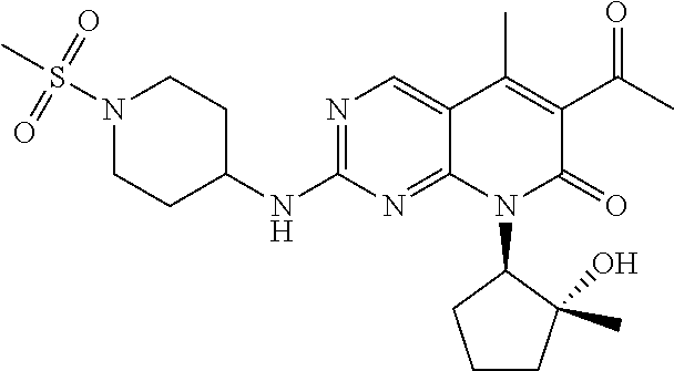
N1(S(C)(=O)=O)CCC(NC2=NC=C3C(=N2)N(C2CCCC2(C)O)C(=O)C(C(C)=O)=C3C)CC1
